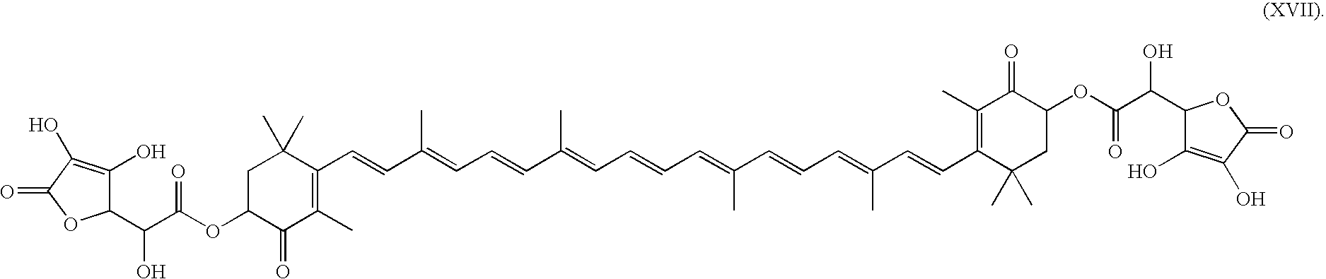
C1C(OC(C(O)C2C(O)=C(O)C(=O)O2)=O)C(=O)C(C)=C(C=CC(=CC=CC(=CC=CC=C(C=CC=C(C=CC2=C(C)C(=O)C(OC(C(C3C(O)=C(O)C(=O)O3)O)=O)CC2(C)C)C)C)C)C)C1(C)C
